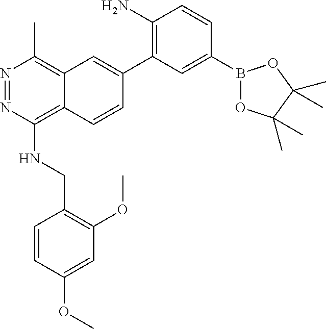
C1(N)=C(C2=CC3=C(C)N=NC(NCC4=C(OC)C=C(OC)C=C4)=C3C=C2)C=C(B2OC(C)(C)C(C)(C)O2)C=C1
